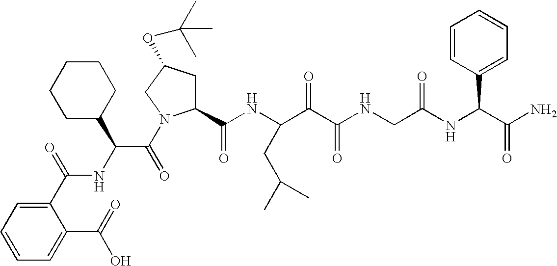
C1=CC=C(C(NC(C(=O)N2C(C(NC(C(C(NCC(NC(C(N)=O)C3=CC=CC=C3)=O)=O)=O)CC(C)C)=O)CC(OC(C)(C)C)C2)C2CCCCC2)=O)C(C(=O)O)=C1
